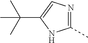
C1(C)=NC=C(C(C)(C)C)N1
